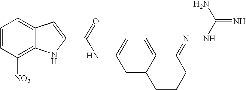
C1=CC([NO2])=C2C(=C1)C=C(C(=O)NC1=CC=C3C(=C1)CCCC3=NNC(=N)N)N2
